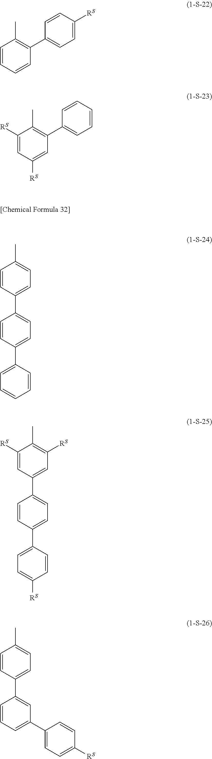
C1=CC=CC(C2=CC=C([RS])C=C2)=C1C.C1([RS])=CC([RS])=CC(C2=CC=CC=C2)=C1C.C1=CC(C2=CC=C(C3=CC=CC=C3)C=C2)=CC=C1C.C1([RS])=CC(C2=CC=C(C3=CC=C([RS])C=C3)C=C2)=CC([RS])=C1C.C1=CC(C2=CC(C3=CC=C([RS])C=C3)=CC=C2)=CC=C1C
